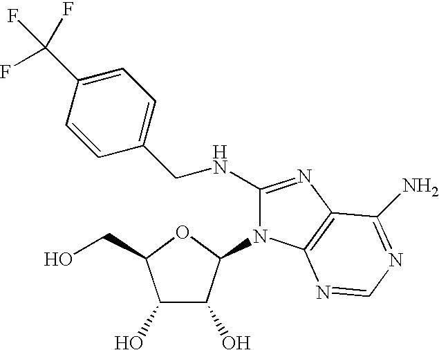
C1(O)C(O)C(N2C(NCC3=CC=C(C(F)(F)F)C=C3)=NC3=C2N=CN=C3N)OC1CO
